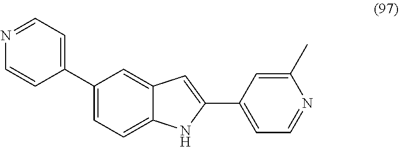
N1=CC=C(C2=CC=C3C(=C2)C=C(C2=CC=NC(C)=C2)N3)C=C1
